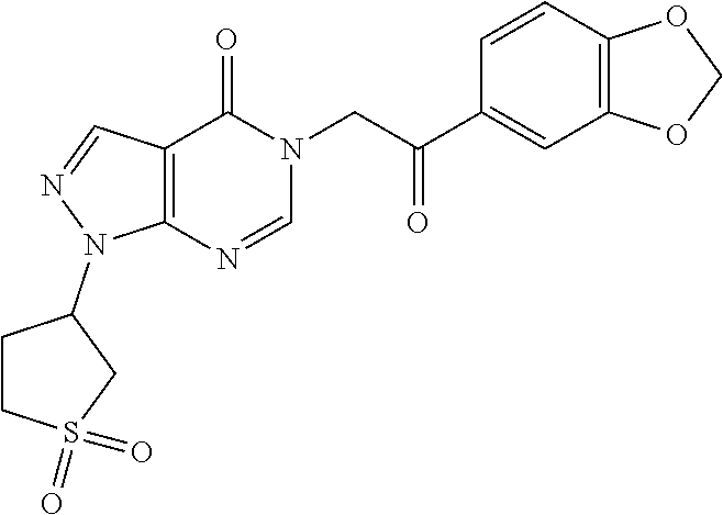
C12=C(C=NN1C1CCS(=O)(=O)C1)C(=O)N(CC(=O)C1=CC3=C(C=C1)OCO3)C=N2
